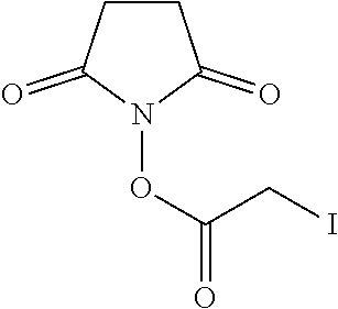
C1CC(=O)N(OC(CI)=O)C1=O
